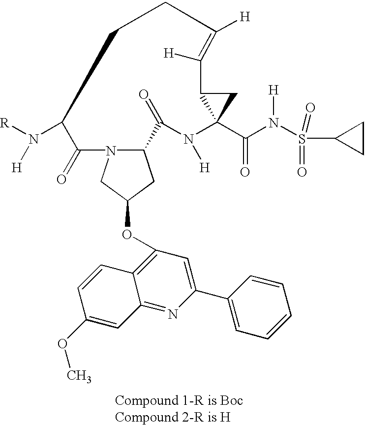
C12CC(OC3=C4C(=NC(C5=CC=CC=C5)=C3)C=C(OC)C=C4)CN1C(=O)C(N([R])[H])CCC([H])=C([H])C1C(C(N(S(C3CC3)(=O)=O)[H])=O)(N([H])C2=O)C1
